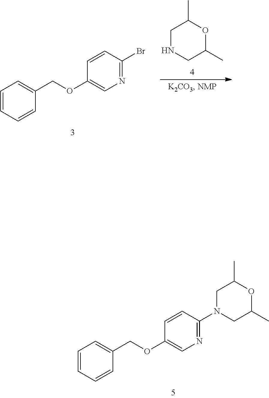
C1=CC=CC(COC2=CN=C(N3CC(C)OC(C)C3)C=C2)=C1.C1=CC=CC(COC2=CN=C(Br)C=C2)=C1.C1NCC(C)OC1C
